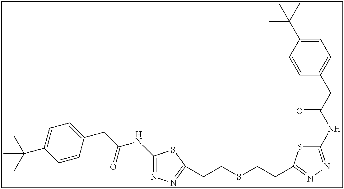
C1(NC(CC2=CC=C(C(C)(C)C)C=C2)=O)=NN=C(CCSCCC2=NN=C(NC(CC3=CC=C(C(C)(C)C)C=C3)=O)S2)S1
